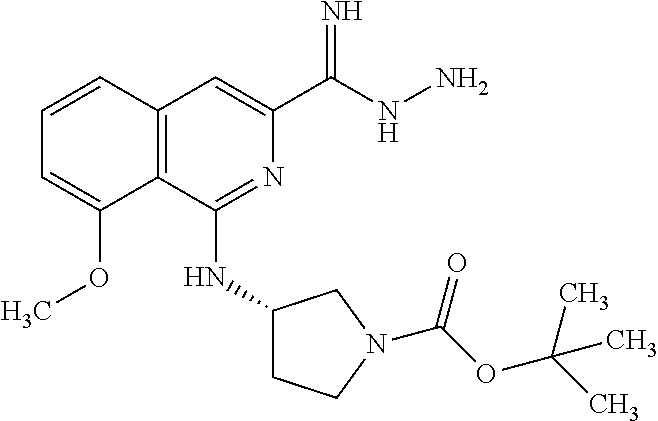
N1=C(NC2CCN(C(OC(C)(C)C)=O)C2)C2=C(C=C1C(NN)=N)C=CC=C2OC
